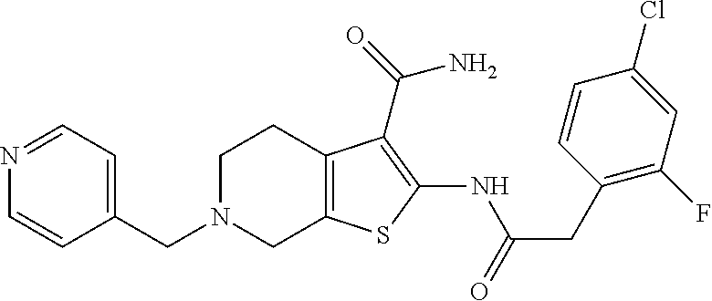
C1=NC=CC(CN2CC3=C(CC2)C(C(=O)N)=C(NC(CC2=C(F)C=C(Cl)C=C2)=O)S3)=C1
